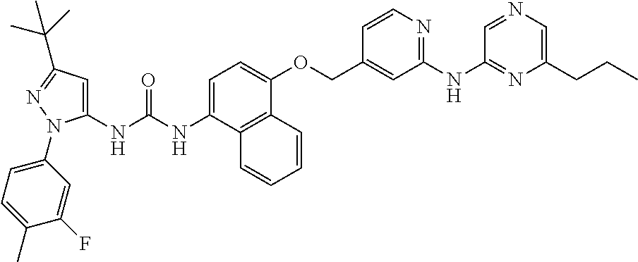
C1=C(NC(NC2=CC(C(C)(C)C)=NN2C2=CC=C(C)C(F)=C2)=O)C2=C(C(OCC3=CC(NC4=NC(CCC)=CN=C4)=NC=C3)=C1)C=CC=C2
